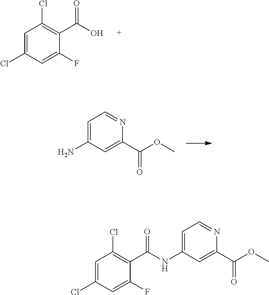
C1=C(N)C=C(C(OC)=O)N=C1.C1=C(Cl)C=C(F)C(C(=O)O)=C1Cl.C1=C(Cl)C=C(F)C(C(=O)NC2=CC=NC(C(OC)=O)=C2)=C1Cl
